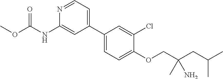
C1(C2=CC=NC(NC(OC)=O)=C2)=CC=C(OCC(CC(C)C)(C)N)C(Cl)=C1
